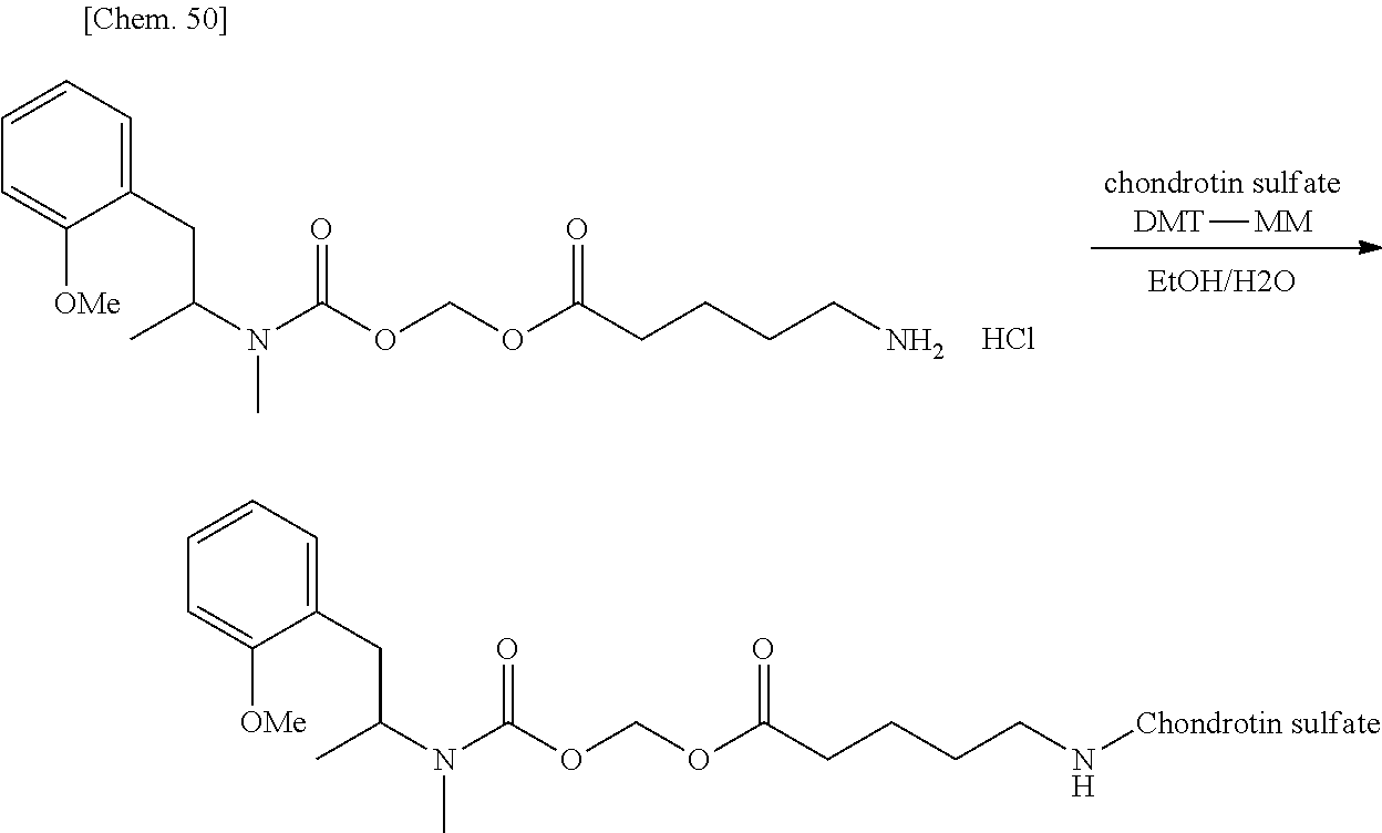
[DMT][MM].C1=C([OMe])C(CC(C)N(C)C(OCOC(CCCCN)=O)=O)=CC=C1.Cl.C1=C([OMe])C(CC(C)N(C)C(OCOC(CCCCN[Chondrotin sulfate])=O)=O)=CC=C1
